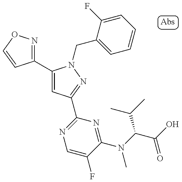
C1(C2=CC(C3=NC=C(F)C(N(C)C(C(=O)O)C(C)C)=N3)=NN2CC2=CC=CC=C2F)=NOC=C1
